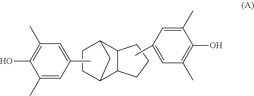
C12C(CCC1)C1CCC2C1.C1(O)=C(C)C=C(C)C=C1C.C1(C)=CC(C)=CC(C)=C1O
